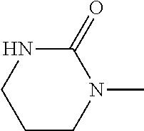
C1(=O)NCCCN1C
